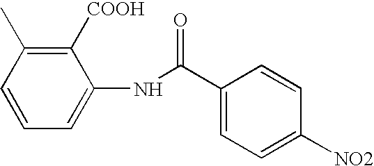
C1=CC=C(NC(C2=CC=C([NO2])C=C2)=O)C([COOH])=C1C
